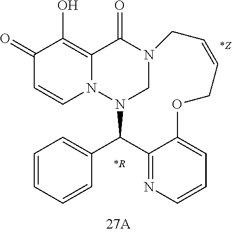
N12CN(C(C3=CC=CC=C3)C3=NC=CC=C3OCC=CC1)N1C=CC(=O)C(O)=C1C2=O
